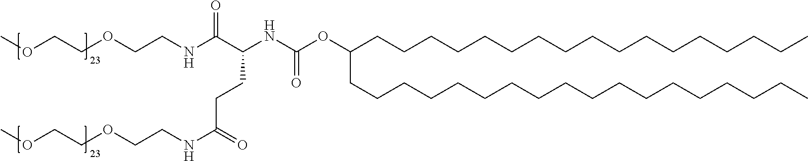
C(NCCOCCOC)(C(NC(OC(CCCCCCCCCCCCCCCCCC)CCCCCCCCCCCCCCCCC)=O)CCC(NCCOCCOC)=O)=O
